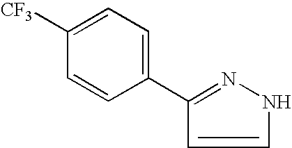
C1(C2=NNC=C2)=CC=C([CF3])C=C1
